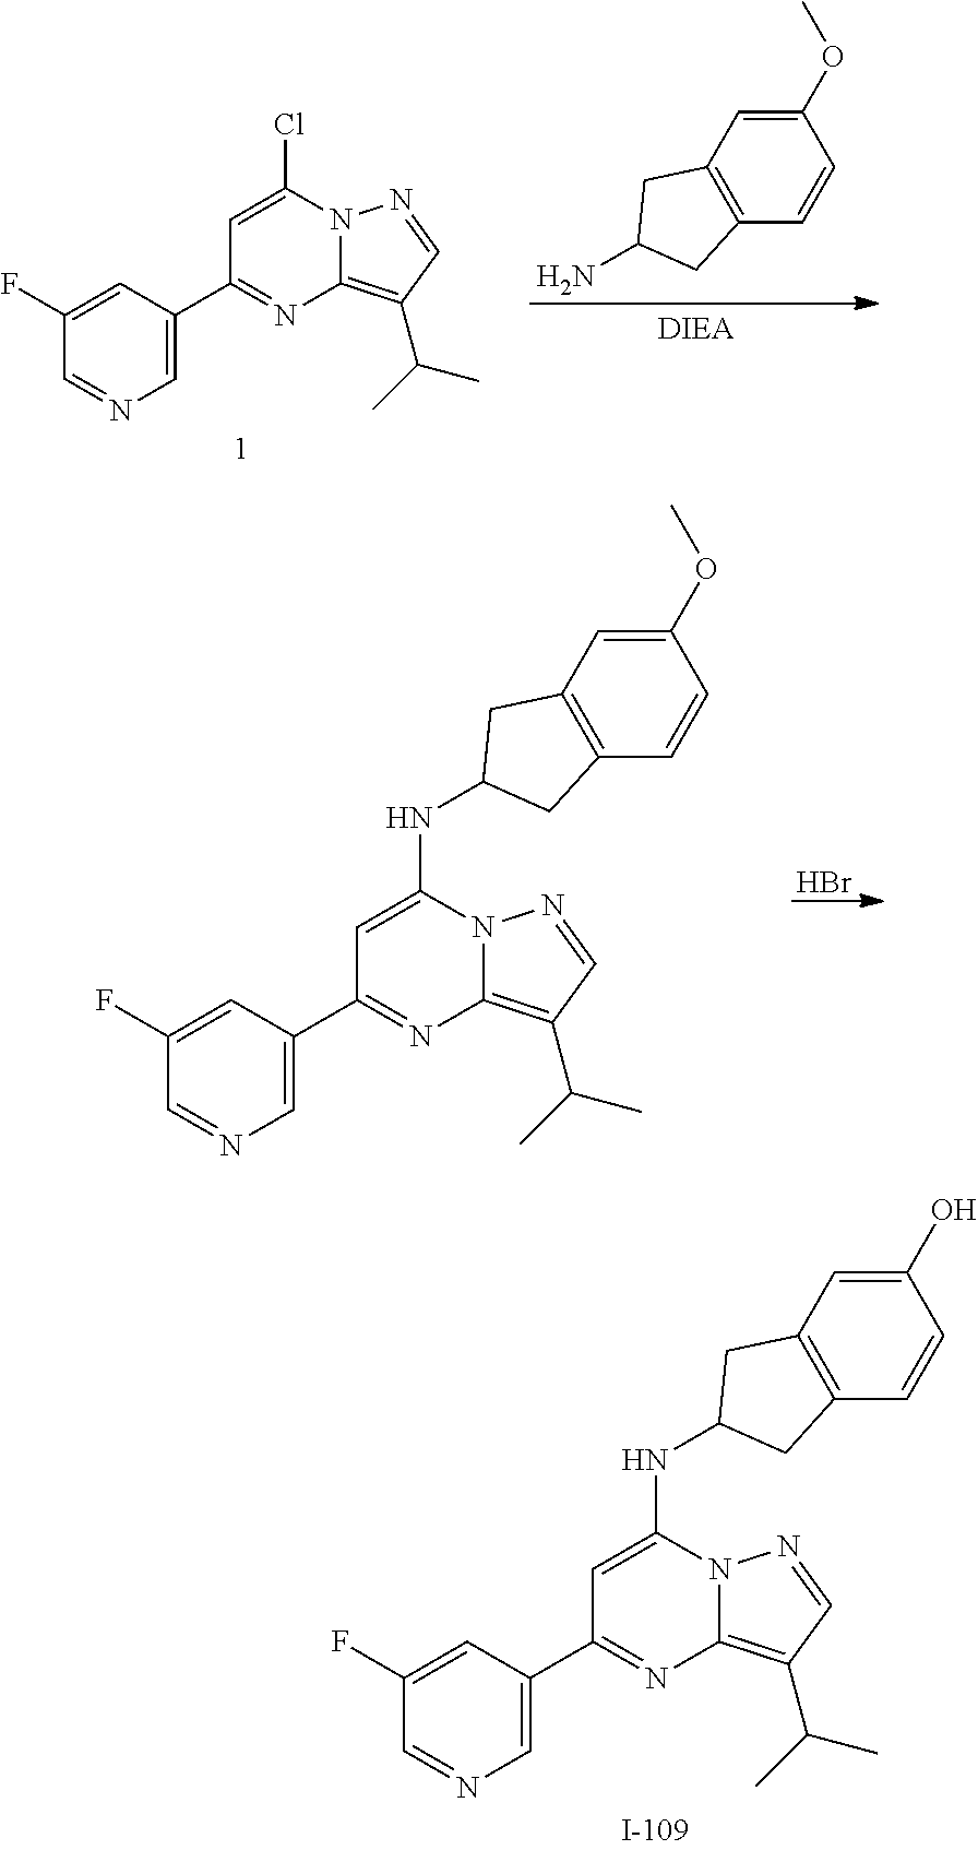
C1=C(Cl)N2C(=C(C(C)C)C=N2)N=C1C1=CN=CC(F)=C1.C1(OC)=CC2=C(C=C1)CC(N)C2.C1=C(NC2CC3=C(C=CC(OC)=C3)C2)N2C(=C(C(C)C)C=N2)N=C1C1=CN=CC(F)=C1.Br.C1=C(NC2CC3=C(C=CC(O)=C3)C2)N2C(=C(C(C)C)C=N2)N=C1C1=CN=CC(F)=C1
